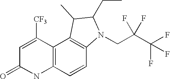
C12=C(C([CF3])=CC(=O)N1)C1=C(C=C2)N(CC(C(F)(F)F)(F)F)C(CC)C1C
